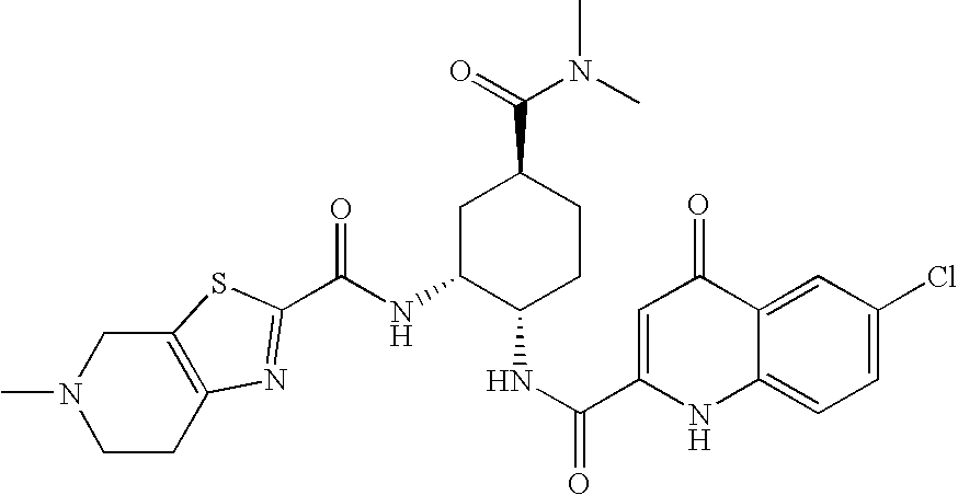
CN1CCC2=C(C1)SC(C(NC1C(NC(C3=CC(=O)C4=CC(Cl)=CC=C4N3)=O)CCC(C(=O)N(C)C)C1)=O)=N2
